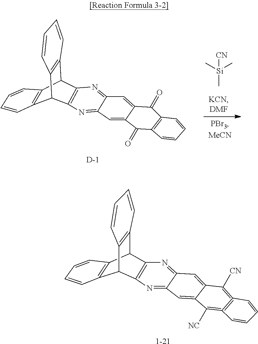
C12C3=C(C(C4=C1C=CC=C4)C1=C2N=C2C(=N1)C=C1C(=C2)C(=O)C2=C(C1=O)C=CC=C2)C=CC=C3.[D].[Si](C)(C)(C)[CN].C12C3=C(C(C4=C1C=CC=C4)C1=C2N=C2C(=N1)C=C1C(=C2)C([NC])=C2=C(=C1[CN])C=CC=C2)C=CC=C3.[1-21]
